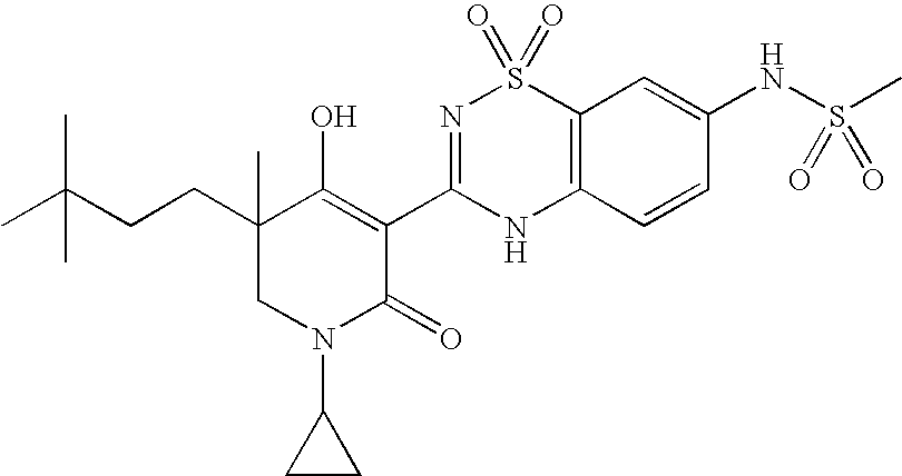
C12=C(C=CC(NS(C)(=O)=O)=C1)NC(C1=C(O)C(CCC(C)(C)C)(C)CN(C3CC3)C1=O)=NS2(=O)=O
